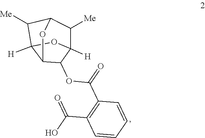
C1([Me])C2([H])OC3([H])C([Me])C1OC3C2OC(=O)C1=C(C(O)=O)C=CC=C1
